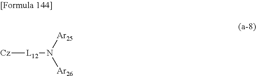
[Cz][L12]N([Ar25])[Ar26]
